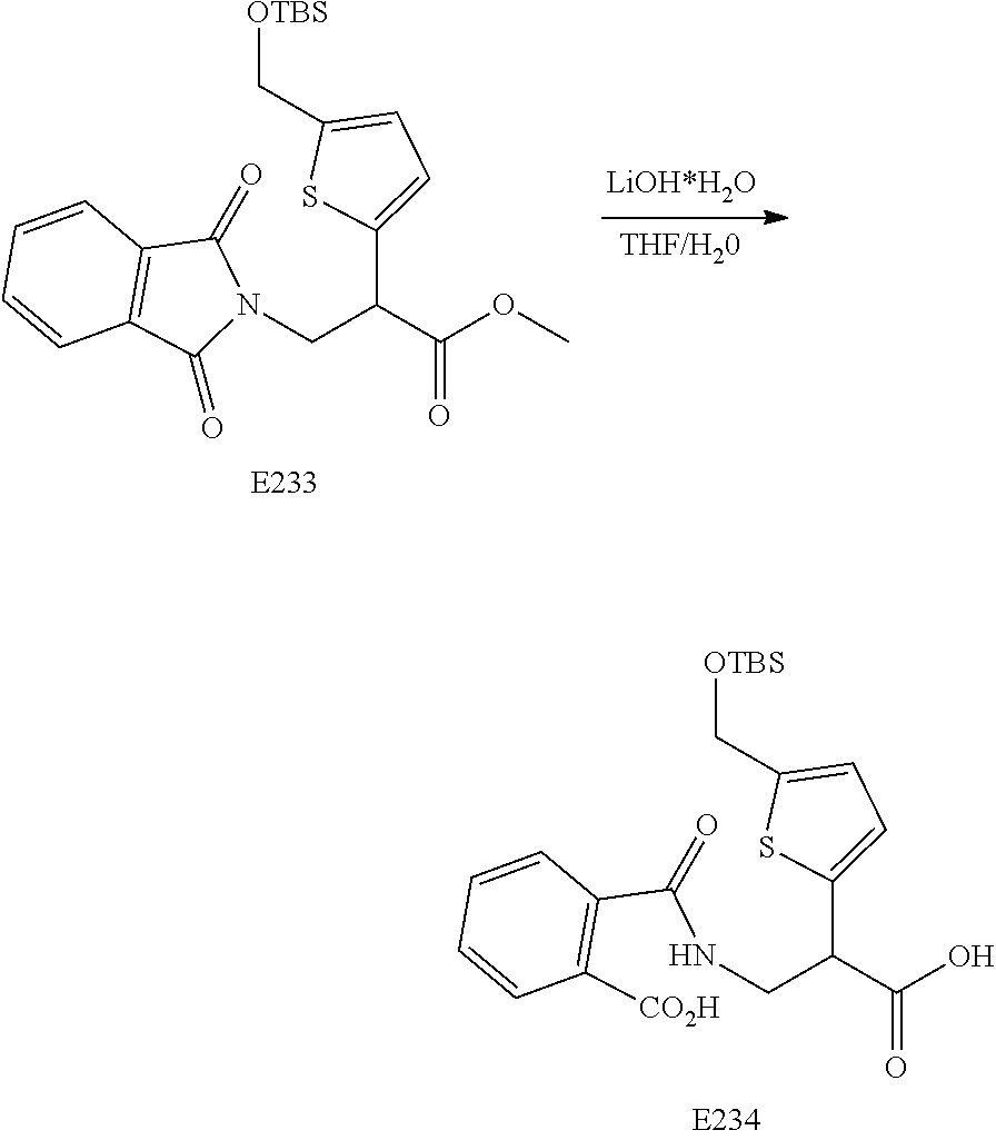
C(=O)(C(CN1C(=O)C2=C(C1=O)C=CC=C2)C1=CC=C(C[OTBS])S1)OC.C(=O)(C(CNC(C1=C([CO2H])C=CC=C1)=O)C1=CC=C(C[OTBS])S1)O
